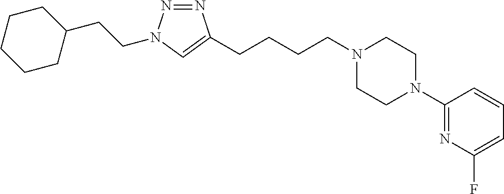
C(CCN1CCN(C2=NC(F)=CC=C2)CC1)CC1=CN(CCC2CCCCC2)N=N1
